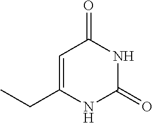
C1=C(CC)NC(=O)NC1=O
